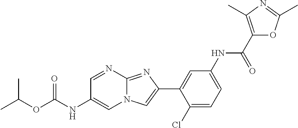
C1=NC2=NC(C3=CC(NC(C4=C(C)N=C(C)O4)=O)=CC=C3Cl)=CN2C=C1NC(OC(C)C)=O
